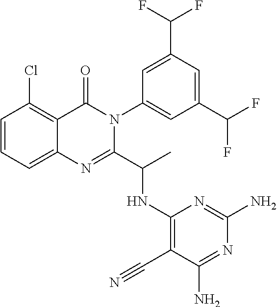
C1=CC=C2C(=C1Cl)C(=O)N(C1=CC(C(F)F)=CC(C(F)F)=C1)C(C(C)NC1=C(C#N)C(N)=NC(N)=N1)=N2
